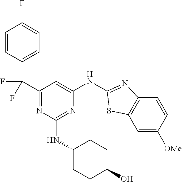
C1=C([OMe])C=CC2=C1SC(NC1=CC(C(C3=CC=C(F)C=C3)(F)F)=NC(NC3CCC(O)CC3)=N1)=N2
